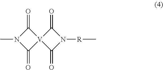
C1(=O)N(C)C(=O)[V]12C(=O)N([R]C)C2=O
